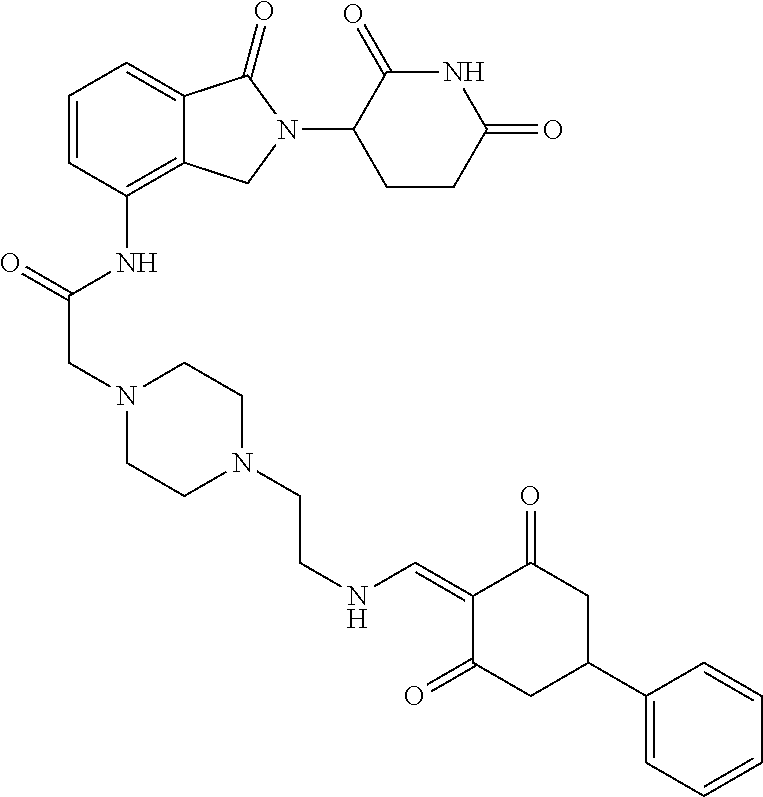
C1(NC(CN2CCN(CCNC=C3C(=O)CC(C4=CC=CC=C4)CC3=O)CC2)=O)=C2C(=CC=C1)C(=O)N(C1C(=O)NC(=O)CC1)C2
